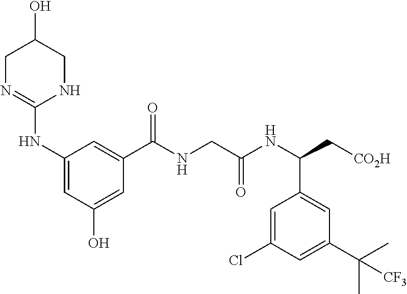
C1N=C(NC2=CC(O)=CC(C(NCC(NC(C[CO2H])C3=CC(C(C)(C)[CF3])=CC(Cl)=C3)=O)=O)=C2)NCC1O
